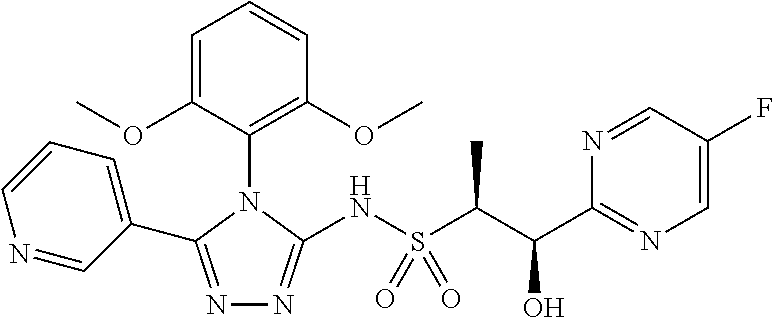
N1=C(C2=CC=CN=C2)N(C2=C(OC)C=CC=C2OC)C(NS(C(C)C(O)C2=NC=C(F)C=N2)(=O)=O)=N1
